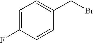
C1=C(F)C=CC(CBr)=C1
